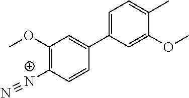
C1(OC)=C([N+]#N)C=CC(C2=CC=C(C)C(OC)=C2)=C1
